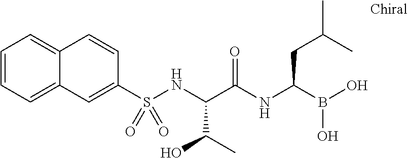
C1(S(NC(C(NC(B(O)O)CC(C)C)=O)C(C)O)(=O)=O)=CC2=CC=CC=C2C=C1
